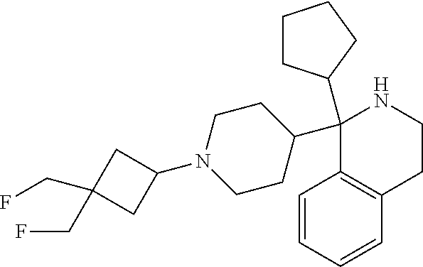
C1(C2CCCC2)(C2CCN(C3CC(CF)(CF)C3)CC2)C2=C(CCN1)C=CC=C2
